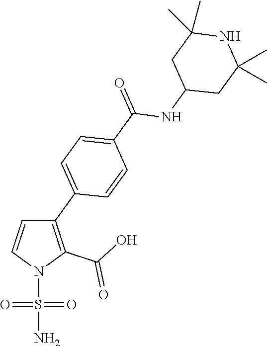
C1(C2=CC=C(C(=O)NC3CC(C)(C)NC(C)(C)C3)C=C2)=C(C(O)=O)N(S(=O)(=O)N)C=C1
